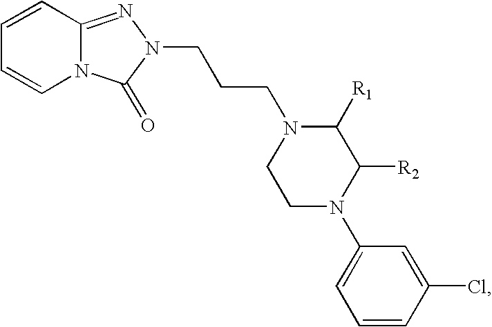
C1=CC2=NN(CCCN3CCN(C4=CC=CC(Cl)=C4)C([R2])C3[R1])C(=O)N2C=C1
